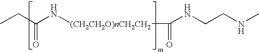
C(N[(CH2CH2O)nCH2CH2]C(NCCNC)=O)(=O)CC
